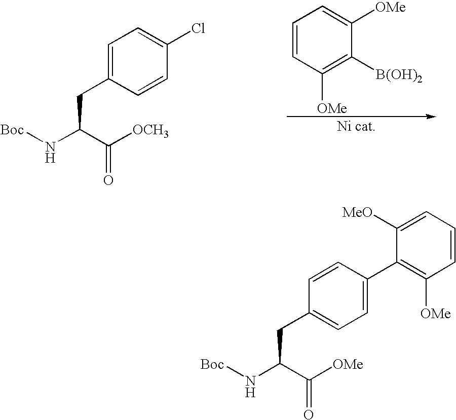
C1=C(CC(N[Boc])C([OCH3])=O)C=CC(Cl)=C1.C1=CC([OMe])=C([B(OH)2])C([OMe])=C1.C1([MeO])=CC=CC([OMe])=C1C1=CC=C(CC(C(=O)[OMe])N[Boc])C=C1
